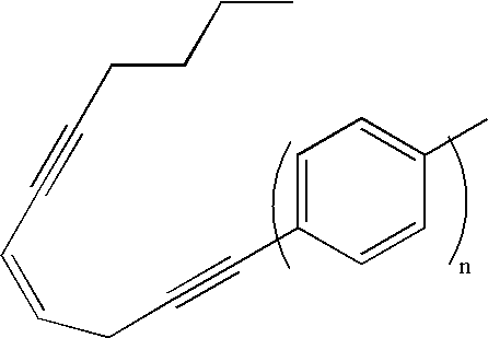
C1(C)=CC=C(C#CCC=CC#CCCCC)C=C1
